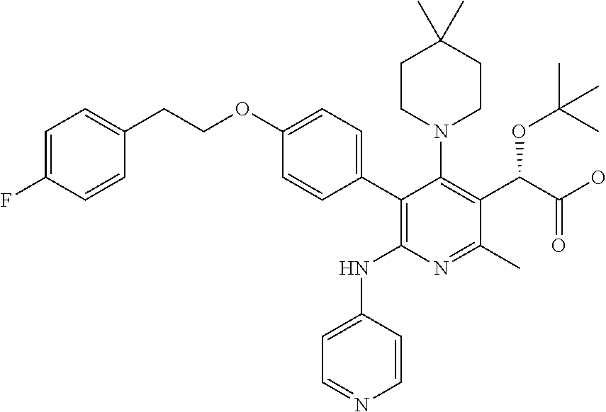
C1CN(C2=C(C(C(O)=O)OC(C)(C)C)C(C)=NC(NC3=CC=NC=C3)=C2C2=CC=C(OCCC3=CC=C(F)C=C3)C=C2)CCC1(C)C
